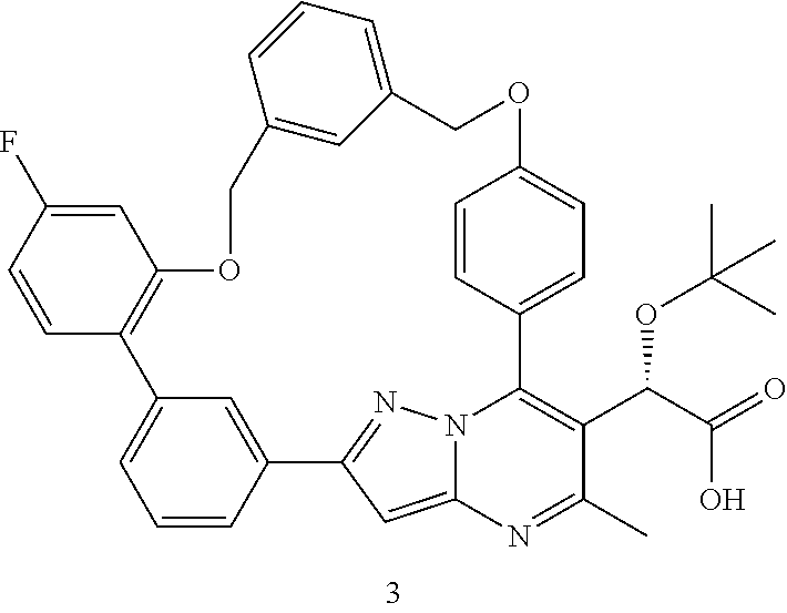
C1=CC2=CC(=C1)C1=C(C=C(F)C=C1)OCC1=CC(=CC=C1)COC1=CC=C(C3=C(C(C(=O)O)OC(C)(C)C)C(C)=NC4=CC2=NN43)C=C1
